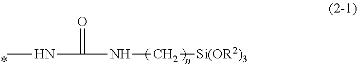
CNC(=O)NC[Si(OR2)3]
